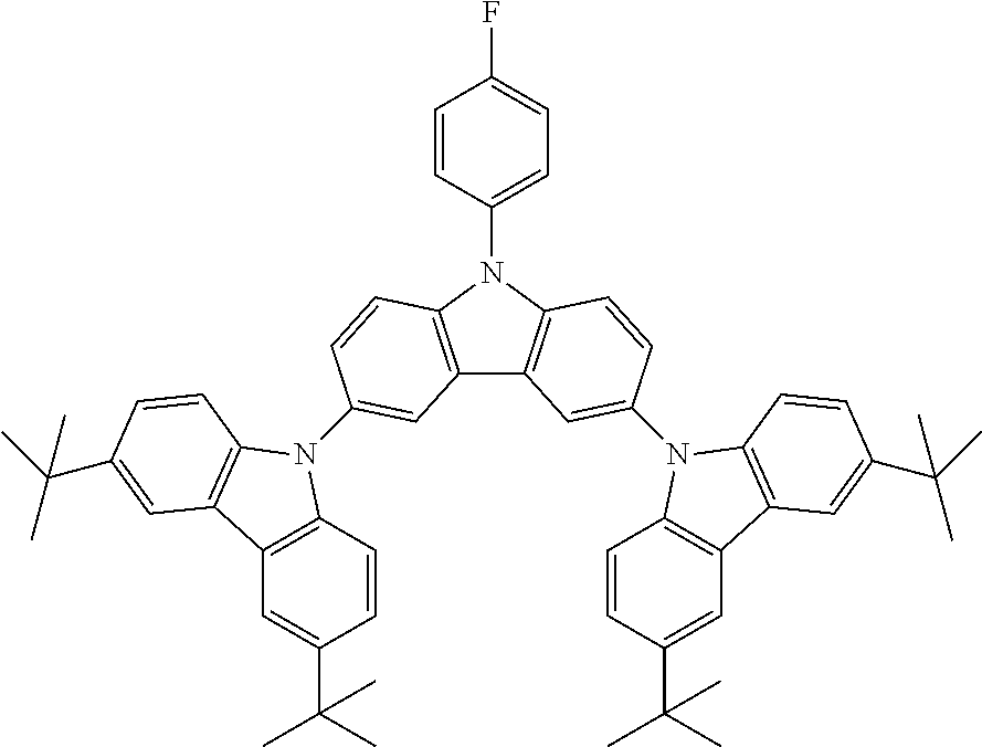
C1=CC(N2C3=C(C4=C2C=CC(N2C5=C(C=C(C(C)(C)C)C=C5)C5=C2C=CC(C(C)(C)C)=C5)=C4)C=C(N2C4=C(C=C(C(C)(C)C)C=C4)C4=C2C=CC(C(C)(C)C)=C4)C=C3)=CC=C1F
